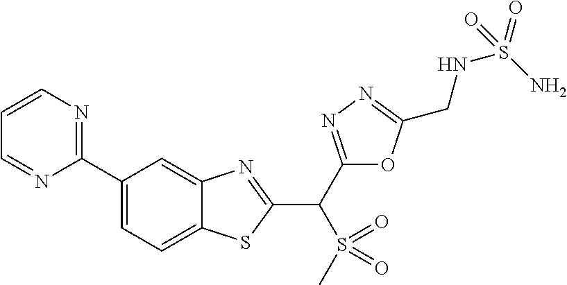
C1=C(C2=NC=CC=N2)C=C2C(=C1)SC(C(C1=NN=C(CNS(=O)(N)=O)O1)S(=O)(=O)C)=N2
